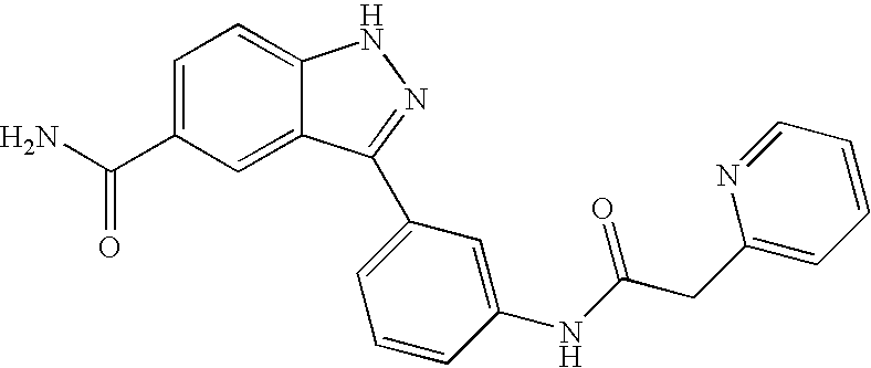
C(C1=CC=C2C(=C1)C(C1=CC=CC(NC(CC3=CC=CC=N3)=O)=C1)=NN2)(N)=O
